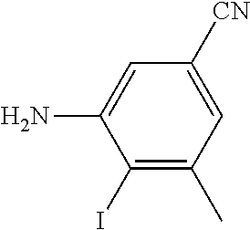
C1([CN])=CC(C)=C(I)C(N)=C1
